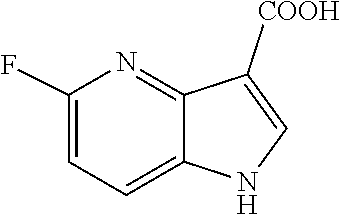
C12=NC(F)=CC=C1NC=C2[COOH]
